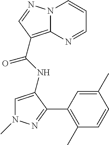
N12C(=C(C(=O)NC3=CN(C)N=C3C3=C(C)C=CC(C)=C3)C=N1)N=CC=C2
